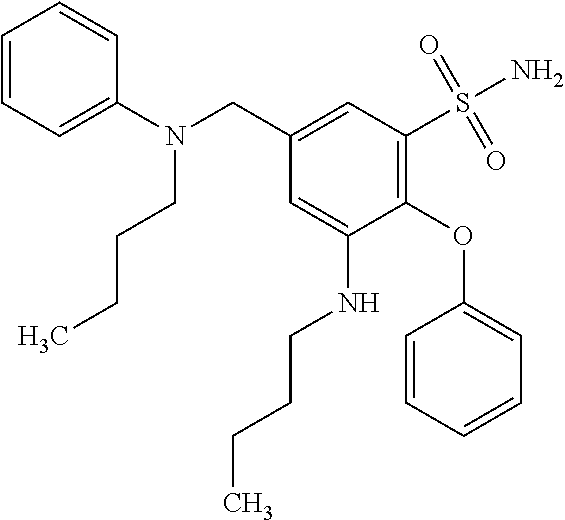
C1=CC=CC=C1OC1=C(S(N)(=O)=O)C=C(CN(C2=CC=CC=C2)CCCC)C=C1NCCCC
